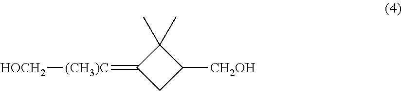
C1(C)(C)C(=[(CH3)C][HOCH2])CC1[CH2OH]
